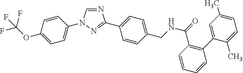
C1=NC(C2=CC=C(CNC(C3=C(C4=CC(C)=CC=C4C)C=CC=C3)=O)C=C2)=NN1C1=CC=C(OC(F)(F)F)C=C1
